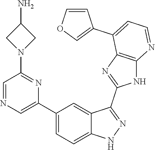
C1(C2=CC=C3C(=C2)C(C2=NC4=C(N2)N=CC=C4C2=COC=C2)=NN3)=CN=CC(N2CC(N)C2)=N1
